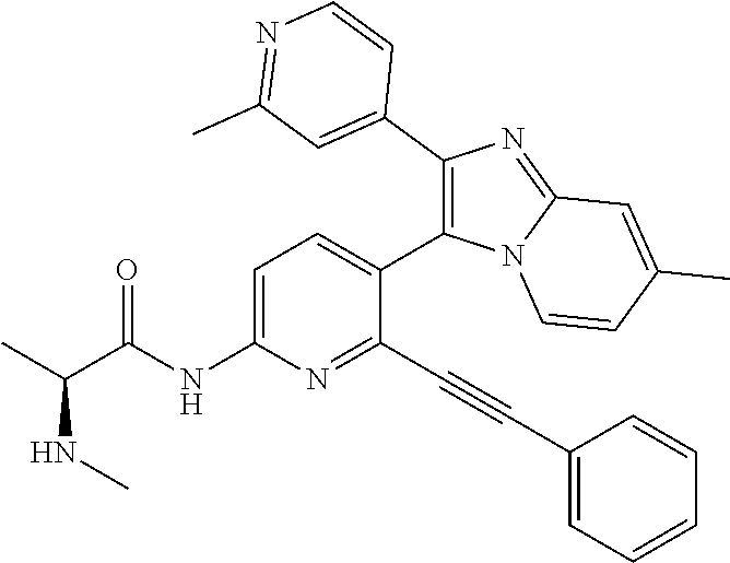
C1=C(NC(C(C)NC)=O)N=C(C#CC2=CC=CC=C2)C(C2=C(C3=CC(C)=NC=C3)N=C3N2C=CC(C)=C3)=C1
